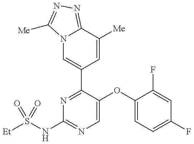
N12C=C(C3=NC(NS([Et])(=O)=O)=NC=C3OC3=CC=C(F)C=C3F)C=C([Me])C1=NN=C2[Me]
